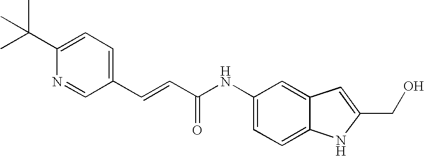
C(C1=CC=C(C(C)(C)C)N=C1)=CC(NC1=CC=C2C(=C1)C=C(CO)N2)=O
